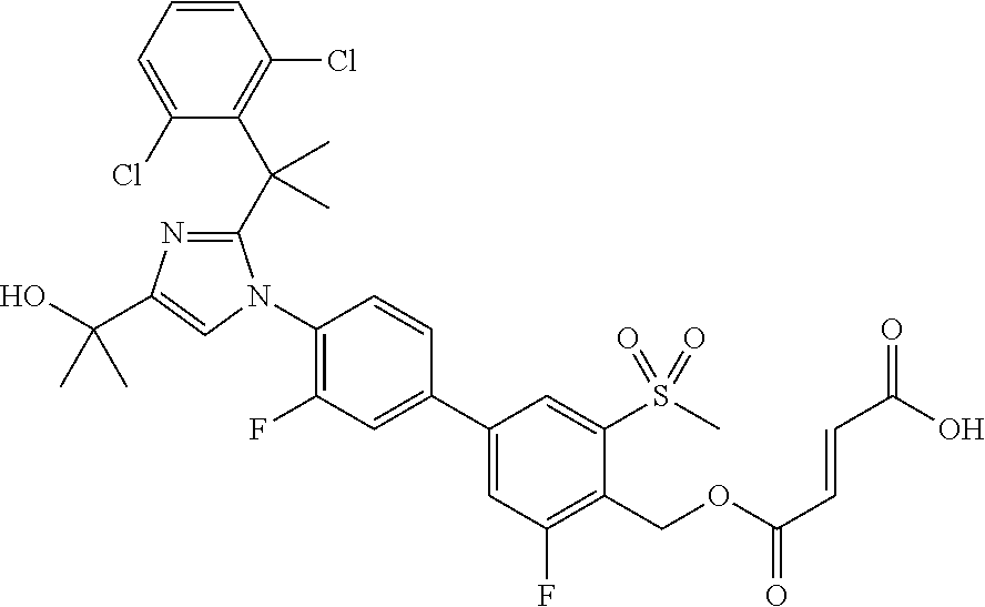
C1(Cl)=CC=CC(Cl)=C1C(C1=NC(C(O)(C)C)=CN1C1=C(F)C=C(C2=CC(F)=C(COC(C=CC(O)=O)=O)C(S(C)(=O)=O)=C2)C=C1)(C)C
